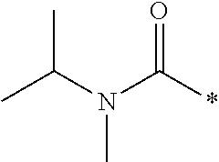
C(*)(=O)N(C)C(C)C
